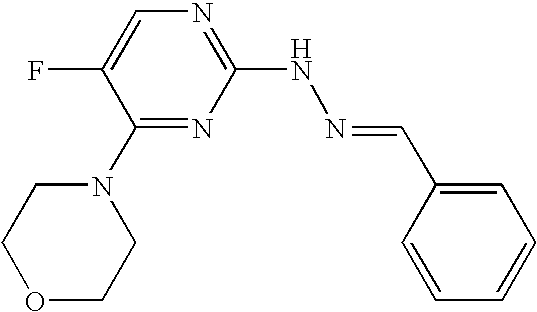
N1=C(NN=CC2=CC=CC=C2)N=C(N2CCOCC2)C(F)=C1
